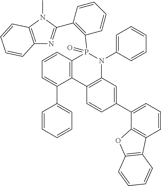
C12=C(C3=C(N(C4=CC=CC=C4)P1(=O)C1=C(C4=NC5=C(N4C)C=CC=C5)C=CC=C1)C=C(C1=CC=CC4=C1OC1=C4C=CC=C1)C=C3)C(C1=CC=CC=C1)=CC=C2
